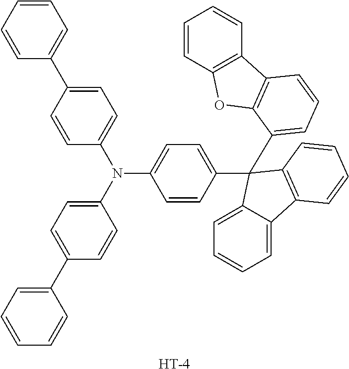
C1=CC=CC(C2=CC=C(N(C3=CC=C(C4=CC=CC=C4)C=C3)C3=CC=C(C4(C5=CC=CC6=C5OC5=C6C=CC=C5)C5=CC=CC=C5C5=C4C=CC=C5)C=C3)C=C2)=C1.[H]
